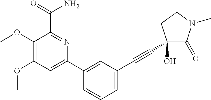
C1(OC)=C(OC)C(C(N)=O)=NC(C2=CC(C#CC3(O)C(=O)N(C)CC3)=CC=C2)=C1
